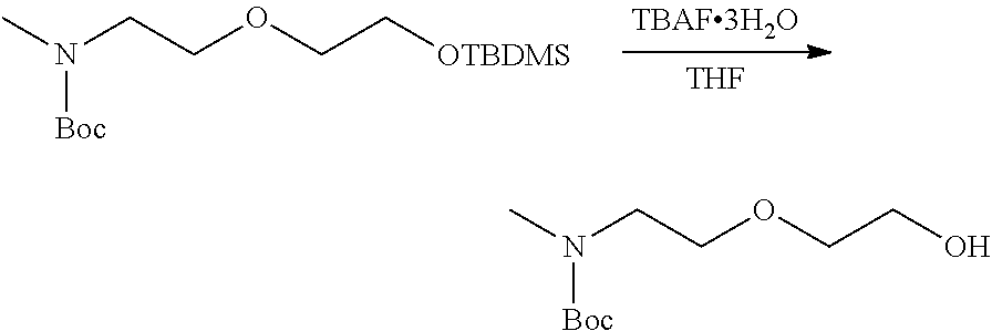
CN(CCOCC[OTBDMS])[Boc].[THF].CN(CCOCCO)[Boc]
